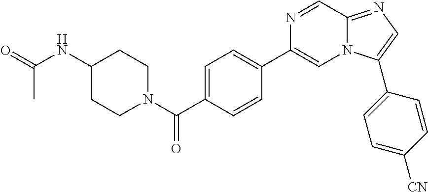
C1=C(C(N2CCC(NC(=O)C)CC2)=O)C=CC(C2=CN3C(=NC=C3C3=CC=C([CN])C=C3)C=N2)=C1
